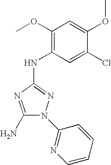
C1(N)=NC(NC2=C(OC)C=C(OC)C(Cl)=C2)=NN1C1=NC=CC=C1
